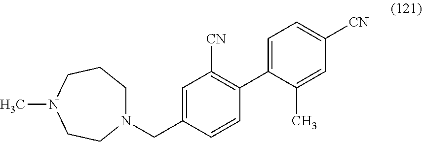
CN1CCN(CC2=CC([CN])=C(C3=CC=C([CN])C=C3C)C=C2)CCC1
